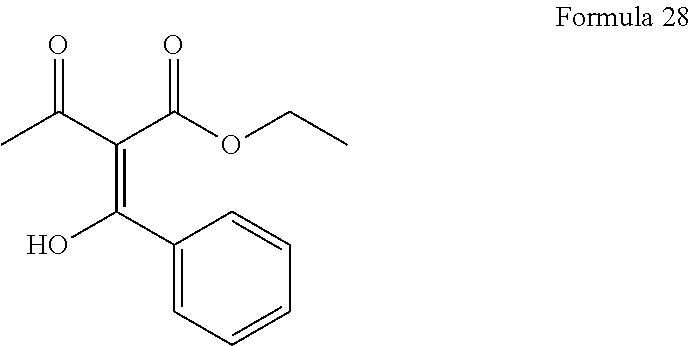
C1(C(O)=C(C(OCC)=O)C(C)=O)=CC=CC=C1
